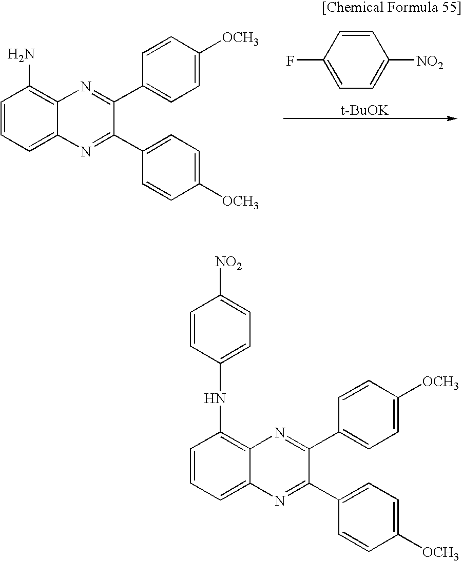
C1=CC=C2C(=C1N)N=C(C1=CC=C([OCH3])C=C1)C(C1=CC=C([OCH3])C=C1)=N2.C1=CC(F)=CC=C1[NO2].[t-BuOK].C1=CC=C2C(=C1NC1=CC=C([NO2])C=C1)N=C(C1=CC=C([OCH3])C=C1)C(C1=CC=C([OCH3])C=C1)=N2
